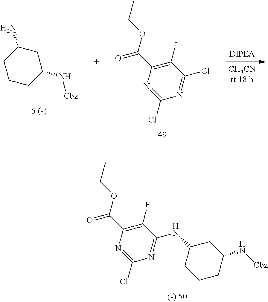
C1CCC(N[Cbz])CC1N.C1(F)=C(C(=O)OCC)N=C(Cl)N=C1Cl.C1(F)=C(C(=O)OCC)N=C(Cl)N=C1NC1CCCC(N[Cbz])C1
